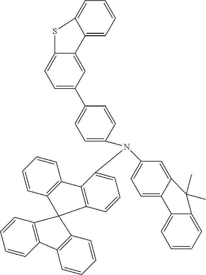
C1=CC2=C(C=C1)C1=C(C=CC=C1N(C1=CC=C3C(=C1)C(C)(C)C1=CC=CC=C31)C1=CC=C(C3=CC=C4C(=C3)C3=CC=CC=C3S4)C=C1)C21C2=C(C=CC=C2)C2=C1C=CC=C2
